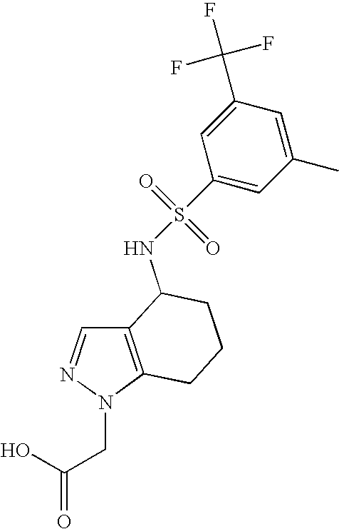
C12=C(N(CC(=O)O)N=C1)CCCC2NS(=O)(=O)C1=CC(C)=CC(C(F)(F)F)=C1
